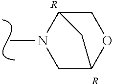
C1C2OCC(N1C)C2.[R].[R]
